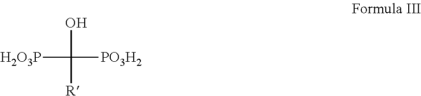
[H2O3P]C(O)([PO3H2])[R]
